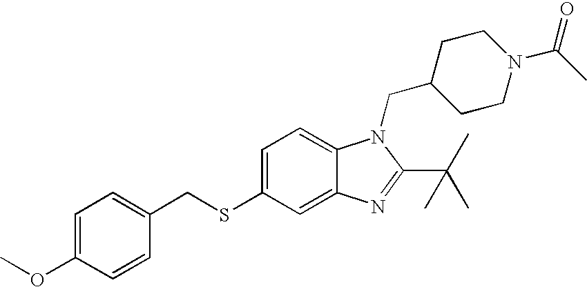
C1=C(SCC2=CC=C(OC)C=C2)C=C2C(=C1)N(CC1CCN(C(C)=O)CC1)C(C(C)(C)C)=N2
